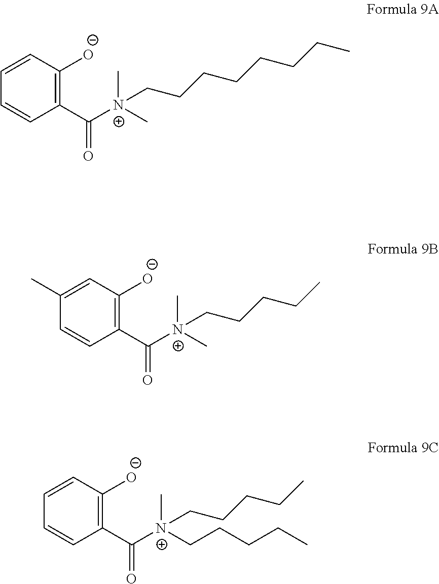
C1=CC([O-])=C(C(=O)[N+](C)(C)CCCCCCCC)C=C1.C1(C)=CC([O-])=C(C(=O)[N+](C)(C)CCCCC)C=C1.C1=CC([O-])=C(C(=O)[N+](C)(CCCCC)CCCCC)C=C1
